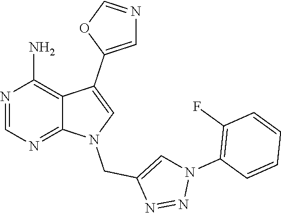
N1=CN=C2C(=C1N)C(C1=CN=CO1)=CN2CC1=CN(C2=C(F)C=CC=C2)N=N1
